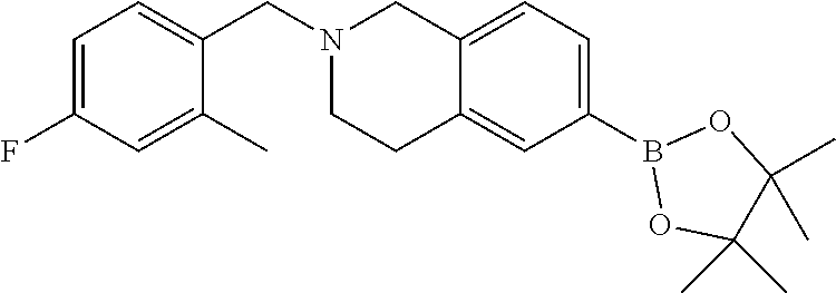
C1(B2OC(C)(C)C(C)(C)O2)=CC=C2C(=C1)CCN(CC1=CC=C(F)C=C1C)C2
